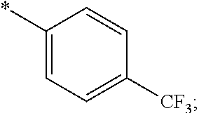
C1([CF3])=CC=C(*)C=C1
